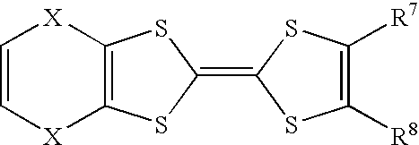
C12=C(SC(=C3SC([R8])=C([R7])S3)S1)[X]C=C[X]2
